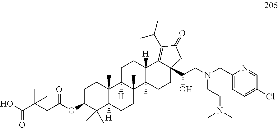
OC(C(CC(OC1C(C)(C)C2([H])C(C)(CC1)C1([H])C(C)(CC2)C2(C)C([H])(CC1)C1=C(C(C)C)C(=O)CC1(C(CN(CCN(C)C)CC1=CC=C(Cl)C=N1)O)CC2)=O)(C)C)=O
